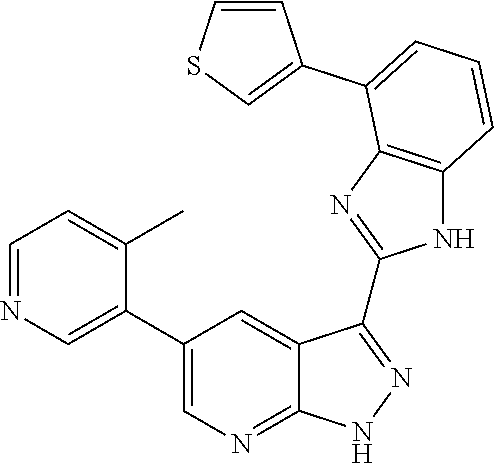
C1=CSC=C1C1=CC=CC2=C1N=C(C1=NNC3=NC=C(C4=CN=CC=C4C)C=C31)N2
